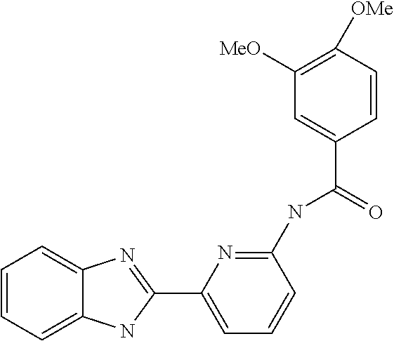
C1(NC(C2=CC([MeO])=C([OMe])C=C2)=O)=NC(C2=NC3=CC=CC=C3N2)=CC=C1
